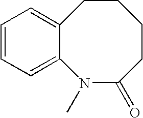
C1=CC=C2C(=C1)CCCCC(=O)N2C
